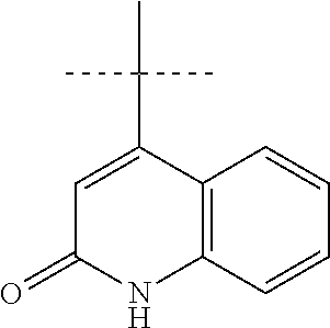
C1=C(C(C)(C)C)C2=C(NC1=O)C=CC=C2
